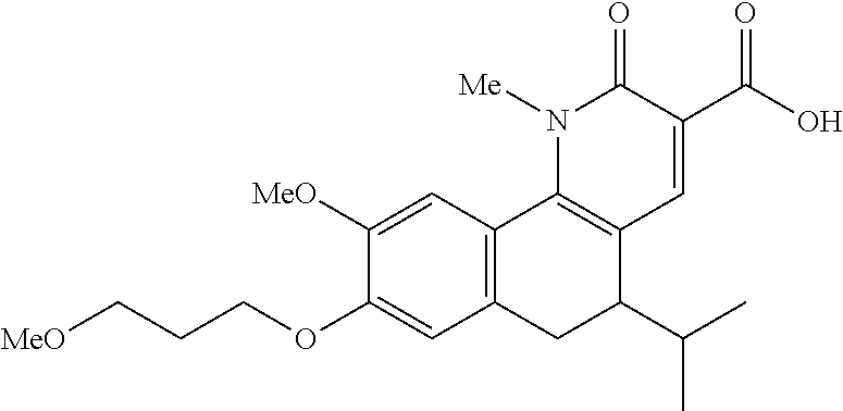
C12=C(C=C([MeO])C(OCCC[MeO])=C1)C1=C(C(C(C)C)C2)C=C(C(=O)O)C(=O)N1[Me]
